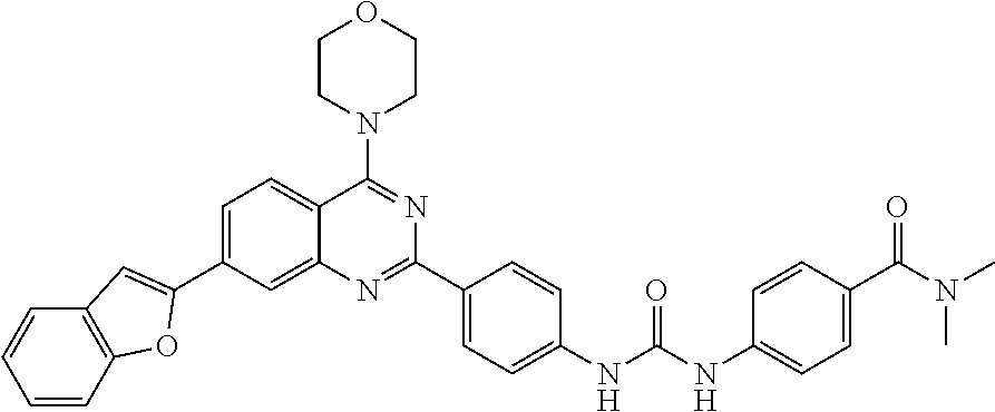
C1=C(C2=CC3=C(C=CC=C3)O2)C=C2C(=C1)C(N1CCOCC1)=NC(C1=CC=C(NC(NC3=CC=C(C(=O)N(C)C)C=C3)=O)C=C1)=N2
